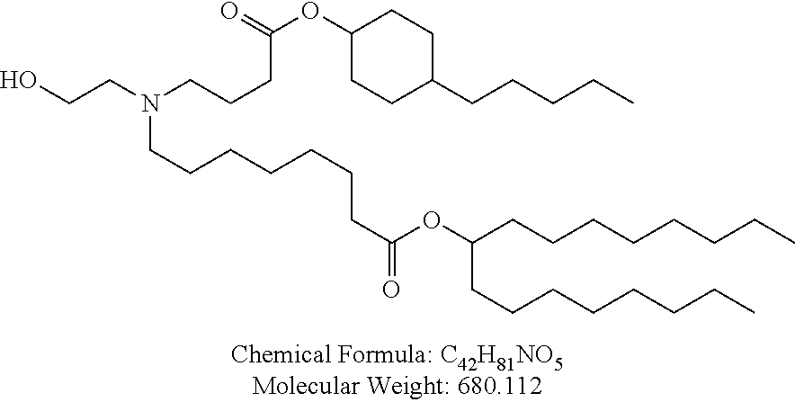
OCCN(CCCC(OC1CCC(CCCCC)CC1)=O)CCCCCCCC(OC(CCCCCCCC)CCCCCCCC)=O
